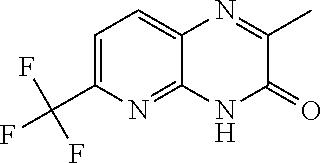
C1=C(C(F)(F)F)N=C2C(=C1)N=C(C)C(=O)N2
